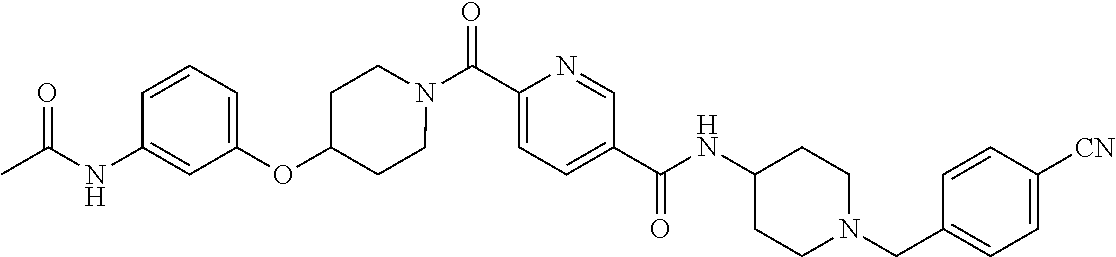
N(C(C1=CC=C(C(=O)N2CCC(OC3=CC=CC(NC(C)=O)=C3)CC2)N=C1)=O)C1CCN(CC2=CC=C([CN])C=C2)CC1
